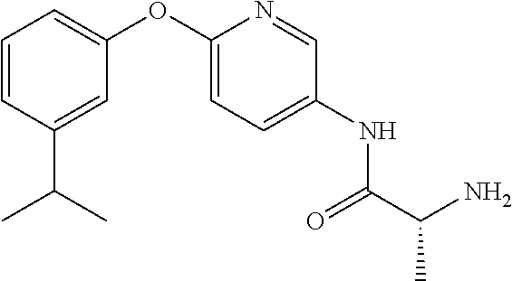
C1=CC(C(C)C)=CC(OC2=CC=C(NC(C(N)C)=O)C=N2)=C1
